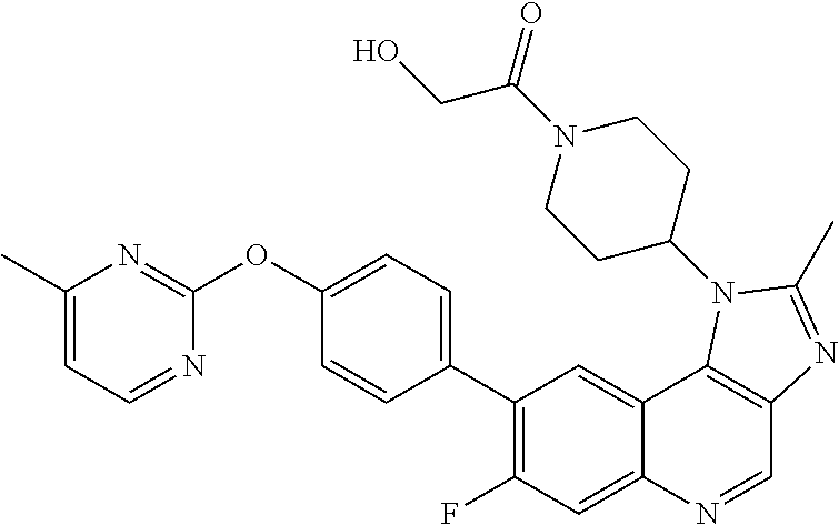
C1(C)=CC=NC(OC2=CC=C(C3=C(F)C=C4C(=C3)C3=C(C=N4)N=C(C)N3C3CCN(C(=O)CO)CC3)C=C2)=N1
